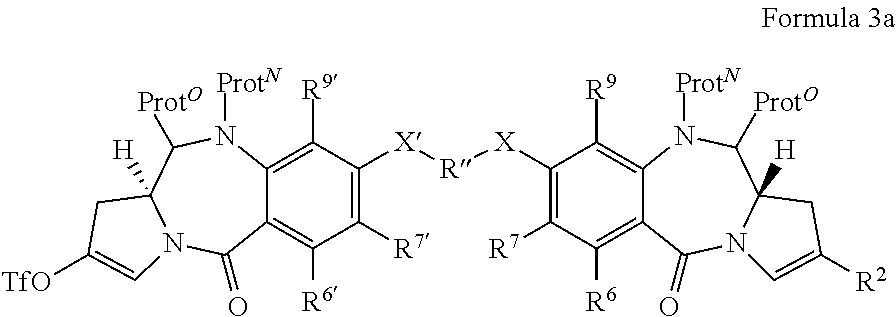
C1([R7])=C([X][R][X]C2=C([R7])C([R6])=C3C(=C2[R9])N([ProtN])C([ProtO])C2([H])N(C3=O)C=C([R2])C2)C([R9])=C2C(=C1[R6])C(=O)N1C([H])(C([ProtO])N2[ProtN])CC([TfO])=C1
